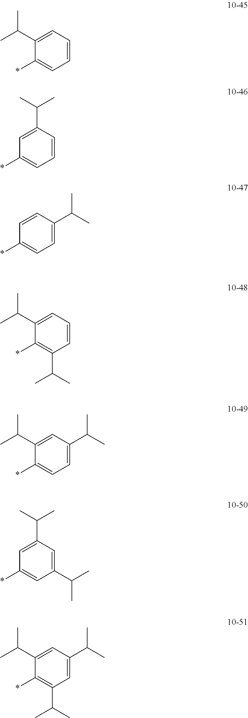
C1(C(C)C)=CC(*)=CC=C1.C1=CC(*)=CC=C1C(C)C.C1=C(C(C)C)C(*)=C(C(C)C)C=C1.C1=C(C(C)C)C(*)=CC=C1.C1=C(C(C)C)C(*)=CC=C1C(C)C.C1(C(C)C)=CC(*)=CC(C(C)C)=C1.C1=C(C(C)C)C(*)=C(C(C)C)C=C1C(C)C
